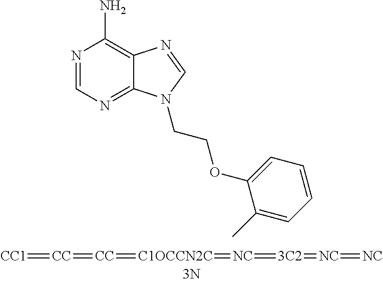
N1=CN=C2C(=C1N)N=CN2CCOC1=CC=CC=C1C.[CC1]=[CC]=[CC]=[C1OCCN2C]=[NC]=[3C2]=[NC]=[NC]
